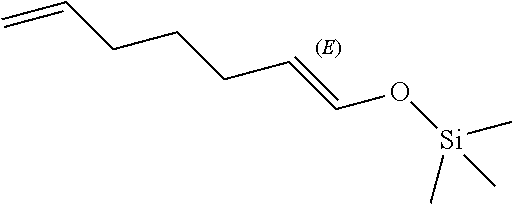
C=CCCCC=CO[Si](C)(C)C
